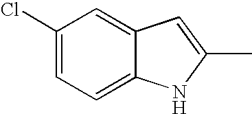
C12=CC=C(Cl)C=C1C=C(C)N2
